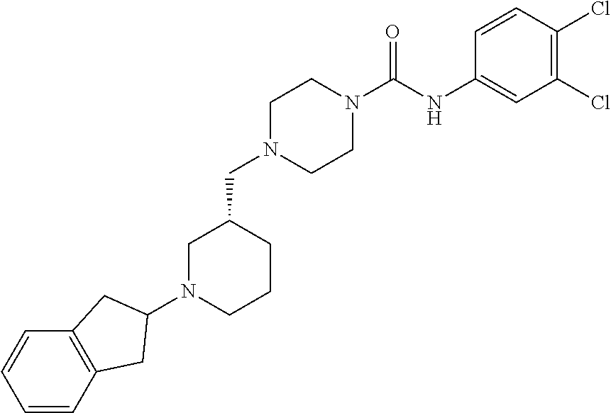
C1N(CC2CN(C3CC4=C(C=CC=C4)C3)CCC2)CCN(C(NC2=CC(Cl)=C(Cl)C=C2)=O)C1
